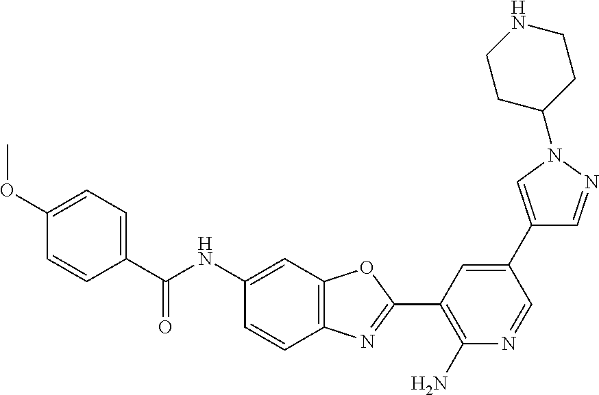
C1(C(NC2=CC3=C(C=C2)N=C(C2=C(N)N=CC(C4=CN(C5CCNCC5)N=C4)=C2)O3)=O)=CC=C(OC)C=C1
